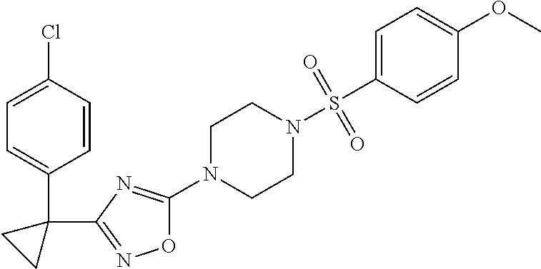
O1C(N2CCN(S(C3=CC=C(OC)C=C3)(=O)=O)CC2)=NC(C2(C3=CC=C(Cl)C=C3)CC2)=N1
